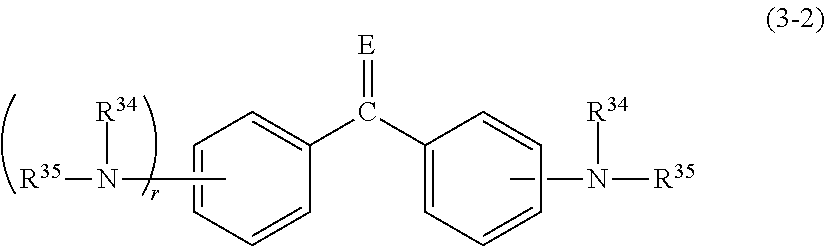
CN([R34])[R35].C1(C(C2=CC=CC=C2)=[E])=CC=CC=C1.CN([R34])[R35]
